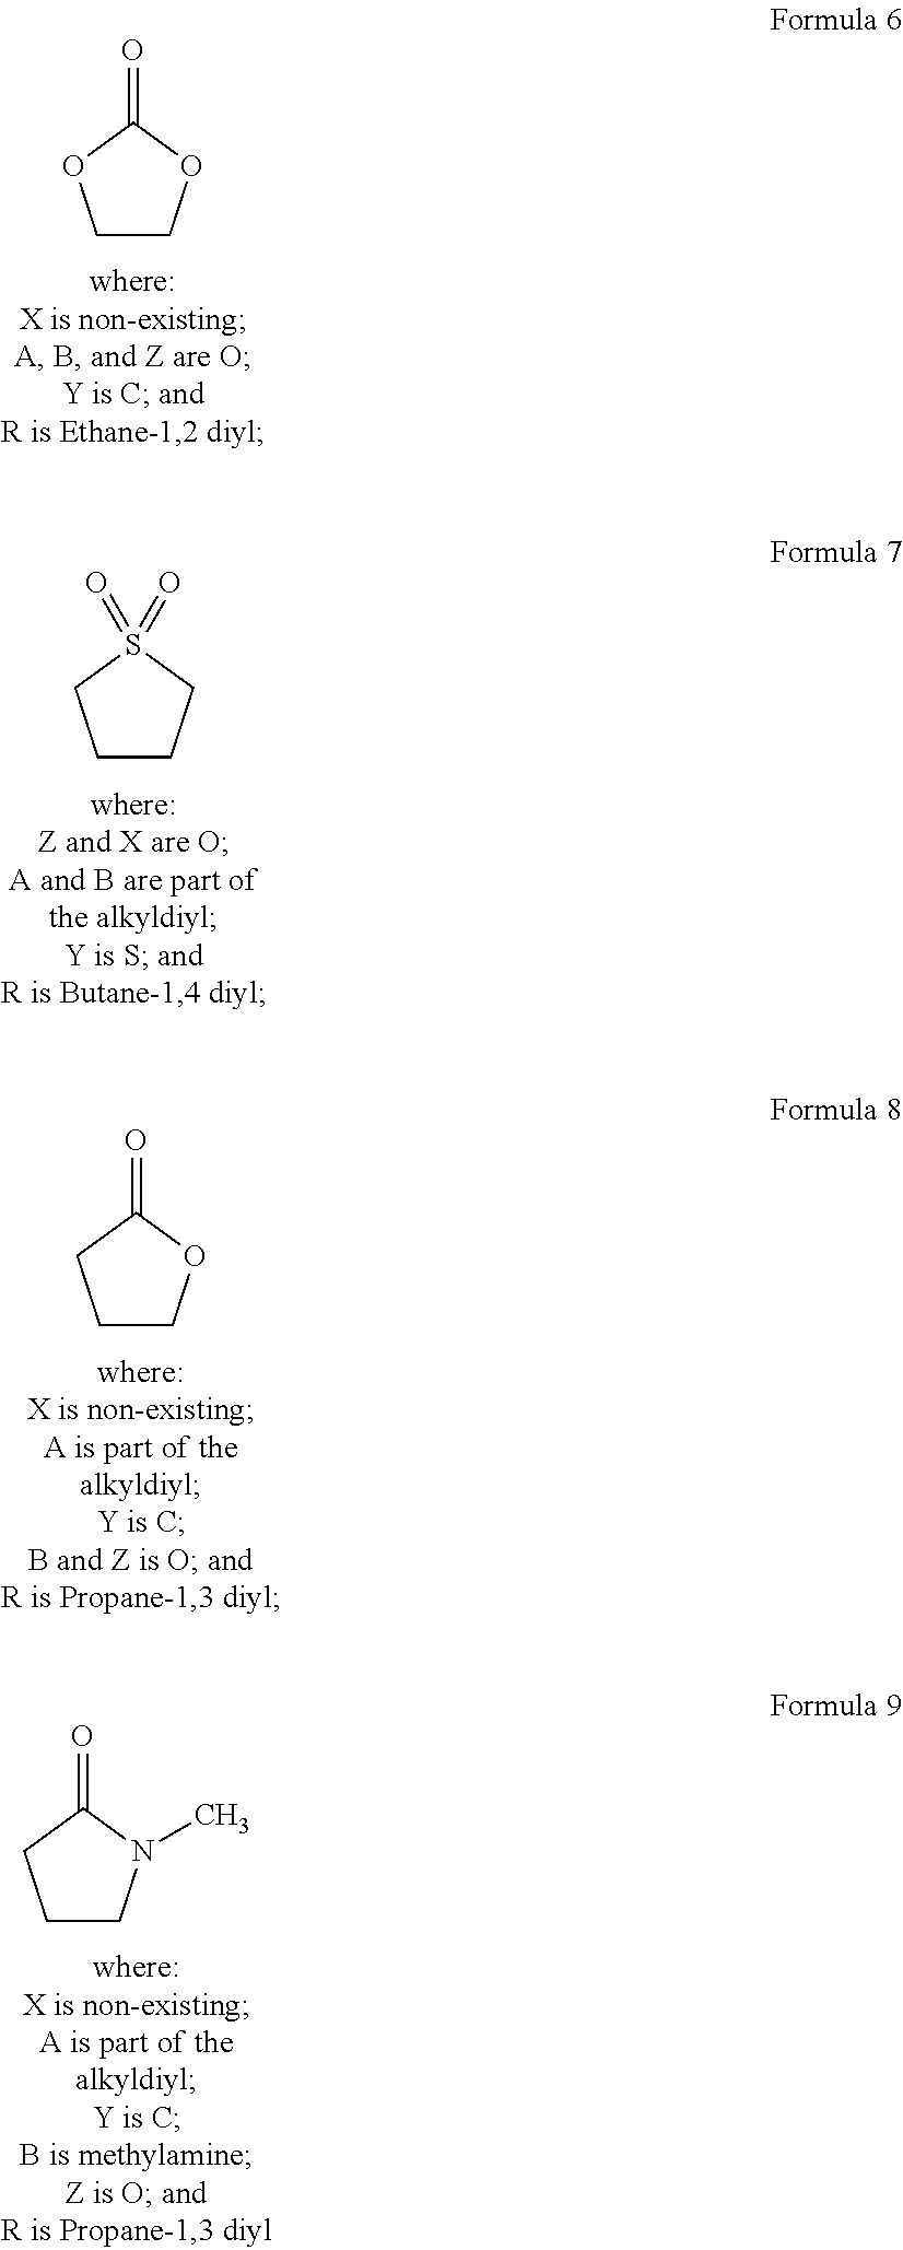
C1COC(=O)O1.C1CCS(=O)(=O)C1.C1COC(=O)C1.C1CN(C)C(=O)C1
